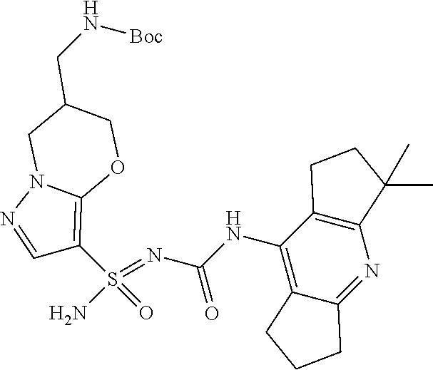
C(NC1=C2C(=NC3=C1CCC3(C)C)CCC2)(N=S(N)(=O)C1=C2N(N=C1)CC(CN[Boc])CO2)=O
